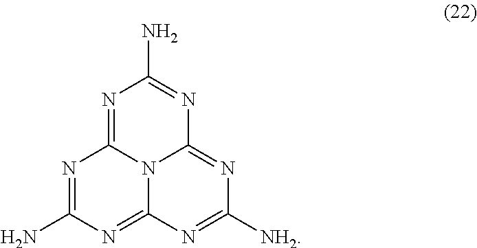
N1=C2N3C(=NC([NH2])=NC3=NC(N)=N2)N=C1N
